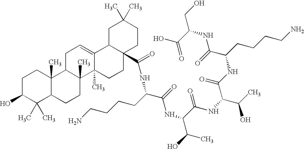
C1C(O)C(C)(C)C2C(C)(C1)C1C(C)(CC2)C2(C)C(=CC1)C1C(C(=O)NC(CCCCN)C(NC(C(NC(C(C)O)C(NC(C(NC(CO)C(=O)O)=O)CCCCN)=O)=O)C(C)O)=O)(CC2)CCC(C)(C)C1
